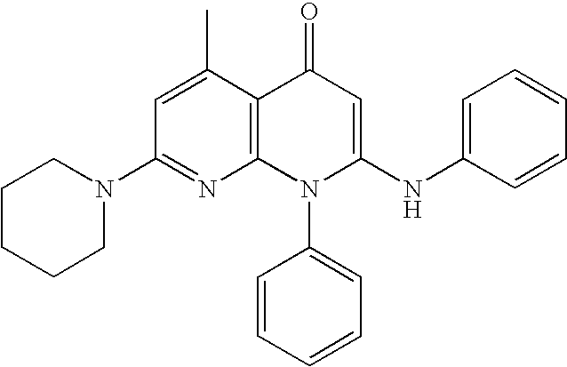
C1(N2CCCCC2)=NC2=C(C(C)=C1)C(=O)C=C(NC1=CC=CC=C1)N2C1=CC=CC=C1
